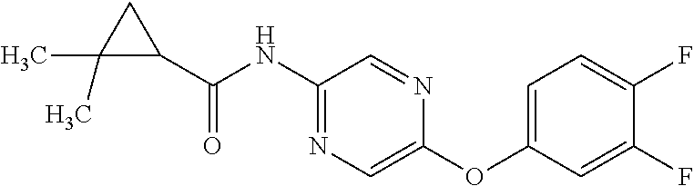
C1(C(=O)NC2=NC=C(OC3=CC=C(F)C(F)=C3)N=C2)CC1(C)C
